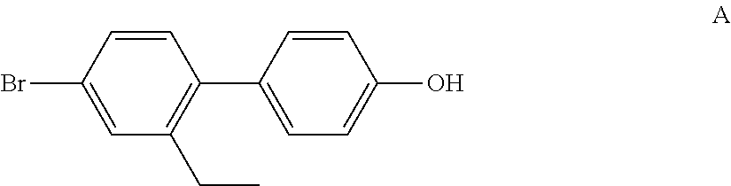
C1=CC(Br)=CC(CC)=C1C1=CC=C(O)C=C1
